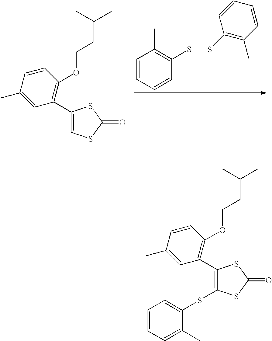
C1=CC=CC(SSC2=C(C)C=CC=C2)=C1C.C1(C)=CC(C2=CSC(=O)S2)=C(OCCC(C)C)C=C1.C1(C)=CC(C2=C(SC3=CC=CC=C3C)SC(=O)S2)=C(OCCC(C)C)C=C1
